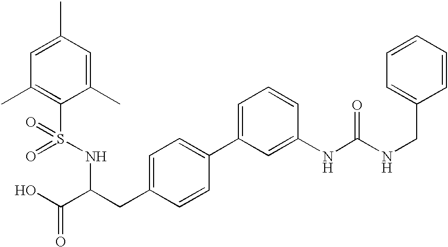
C1=C(C)C=C(C)C(S(=O)(NC(C(O)=O)CC2=CC=C(C3=CC=CC(NC(NCC4=CC=CC=C4)=O)=C3)C=C2)=O)=C1C
